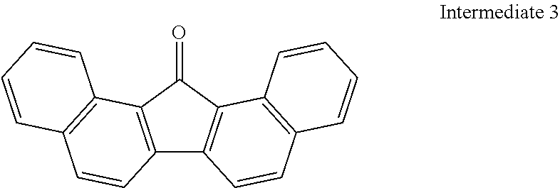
C12=C(C(=O)C3=C1C=CC1=C3C=CC=C1)C1=C(C=C2)C=CC=C1
